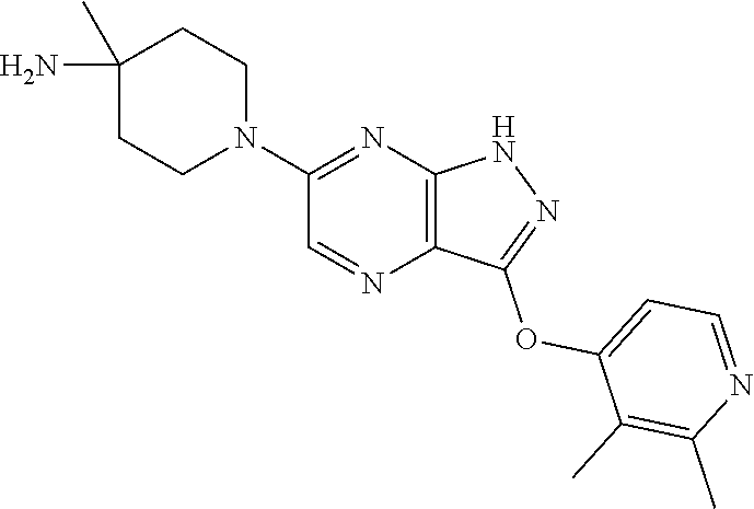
C1(C)(N)CCN(C2=NC3=C(N=C2)C(OC2=CC=NC(C)=C2C)=NN3)CC1
